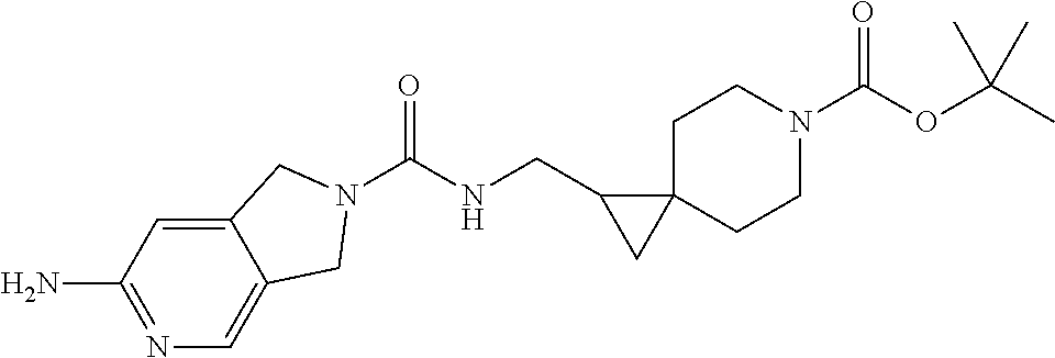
O=C(OC(C)(C)C)N1CCC2(CC1)C(CNC(=O)N1CC3=CN=C(N)C=C3C1)C2
